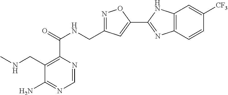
C1=NC(C(=O)NCC2=NOC(C3=NC4=C(N3)C=C([CF3])C=C4)=C2)=C(CNC)C(N)=N1
